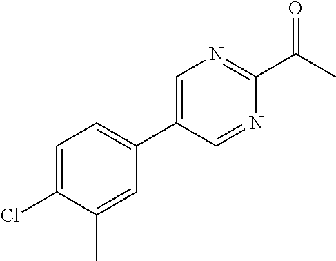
C1=C(C2=CC=C(Cl)C(C)=C2)C=NC(C(=O)C)=N1
